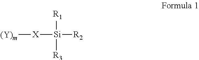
[(Y)m][X][Si]([R2])([R1])[R3]
